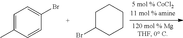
C1=C(C)C=CC(Br)=C1.C1C(Br)CCCC1
